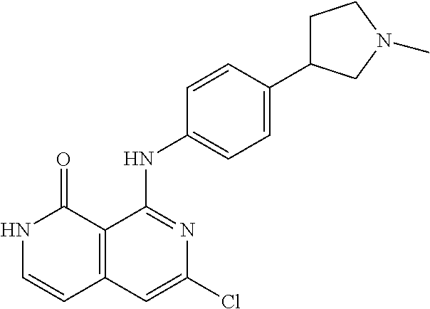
C1=CC(NC2=NC(Cl)=CC3=C2C(=O)NC=C3)=CC=C1C1CCN(C)C1
